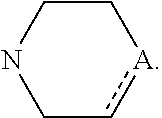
C1c[A]CCN1
